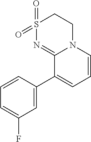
C1=C(C2=CC=CN3C2=NS(=O)(=O)CC3)C=CC=C1F
